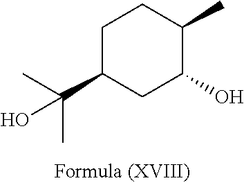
C1C(C(C)(C)O)CC(O)C(C)C1
